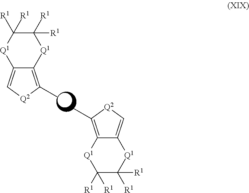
C12=C(C)[Q2]C=C1[Q1]C([R1])([R1])C([R1])([R1])[Q1]2.C12=C(C)[Q2]C=C1[Q1]C([R1])([R1])C([R1])([R1])[Q1]2
